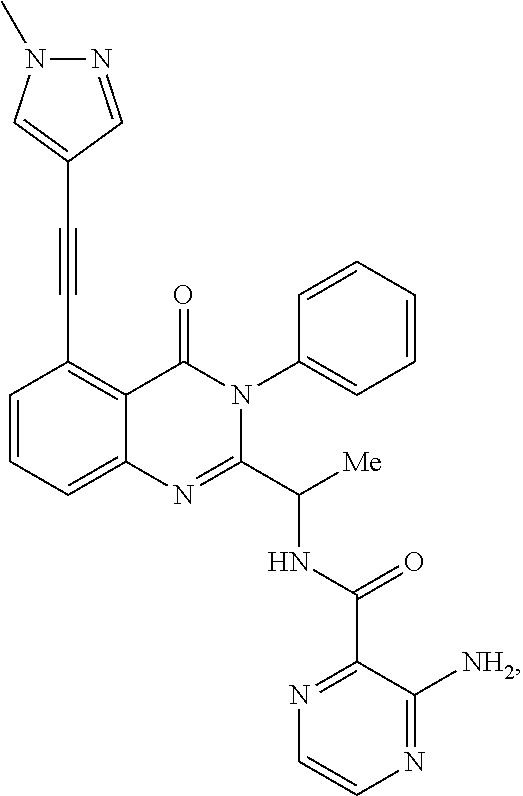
C1=CC=C2C(=C1C#CC1=CN(C)N=C1)C(=O)N(C1=CC=CC=C1)C(C([Me])NC(=O)C1=NC=CN=C1[NH2])=N2
